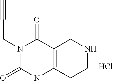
N1(CC#C)C(=O)NC2=C(C1=O)CNCC2.Cl
